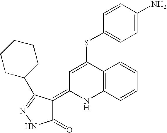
S(C1=CC(=C2C(=O)NN=C2C2CCCCC2)NC2=C1C=CC=C2)C1=CC=C(N)C=C1
